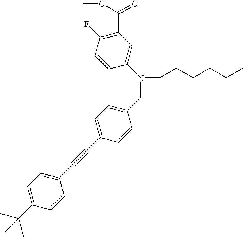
C1(C(OC)=O)=C(F)C=CC(N(CCCCCC)CC2=CC=C(C#CC3=CC=C(C(C)(C)C)C=C3)C=C2)=C1
